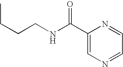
C1=C(C(=O)NCCCC)N=CC=N1
